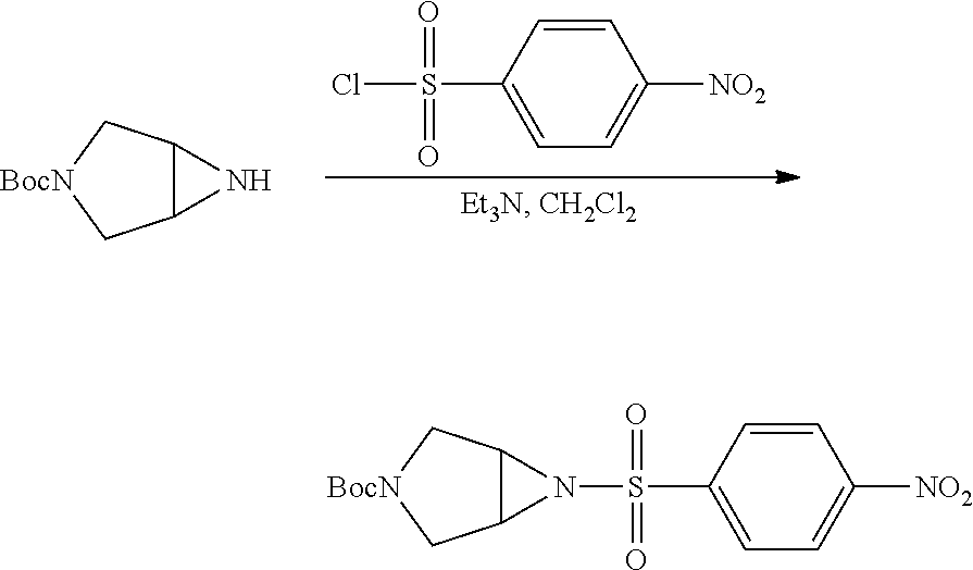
C1(S(Cl)(=O)=O)=CC=C([NO2])C=C1.C12C(C[BocN]C1)N2.C12C(C[BocN]C1)N2S(C1=CC=C([NO2])C=C1)(=O)=O
